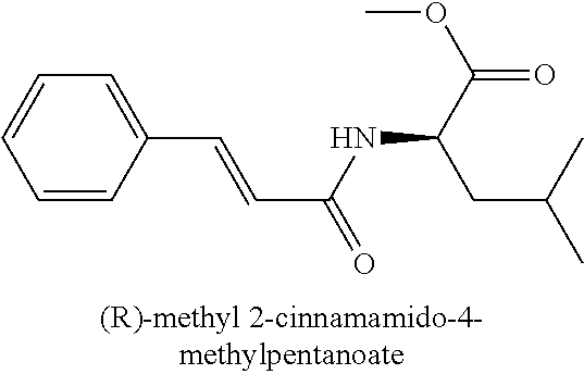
C1=CC(C=CC(=O)NC(C(OC)=O)CC(C)C)=CC=C1
